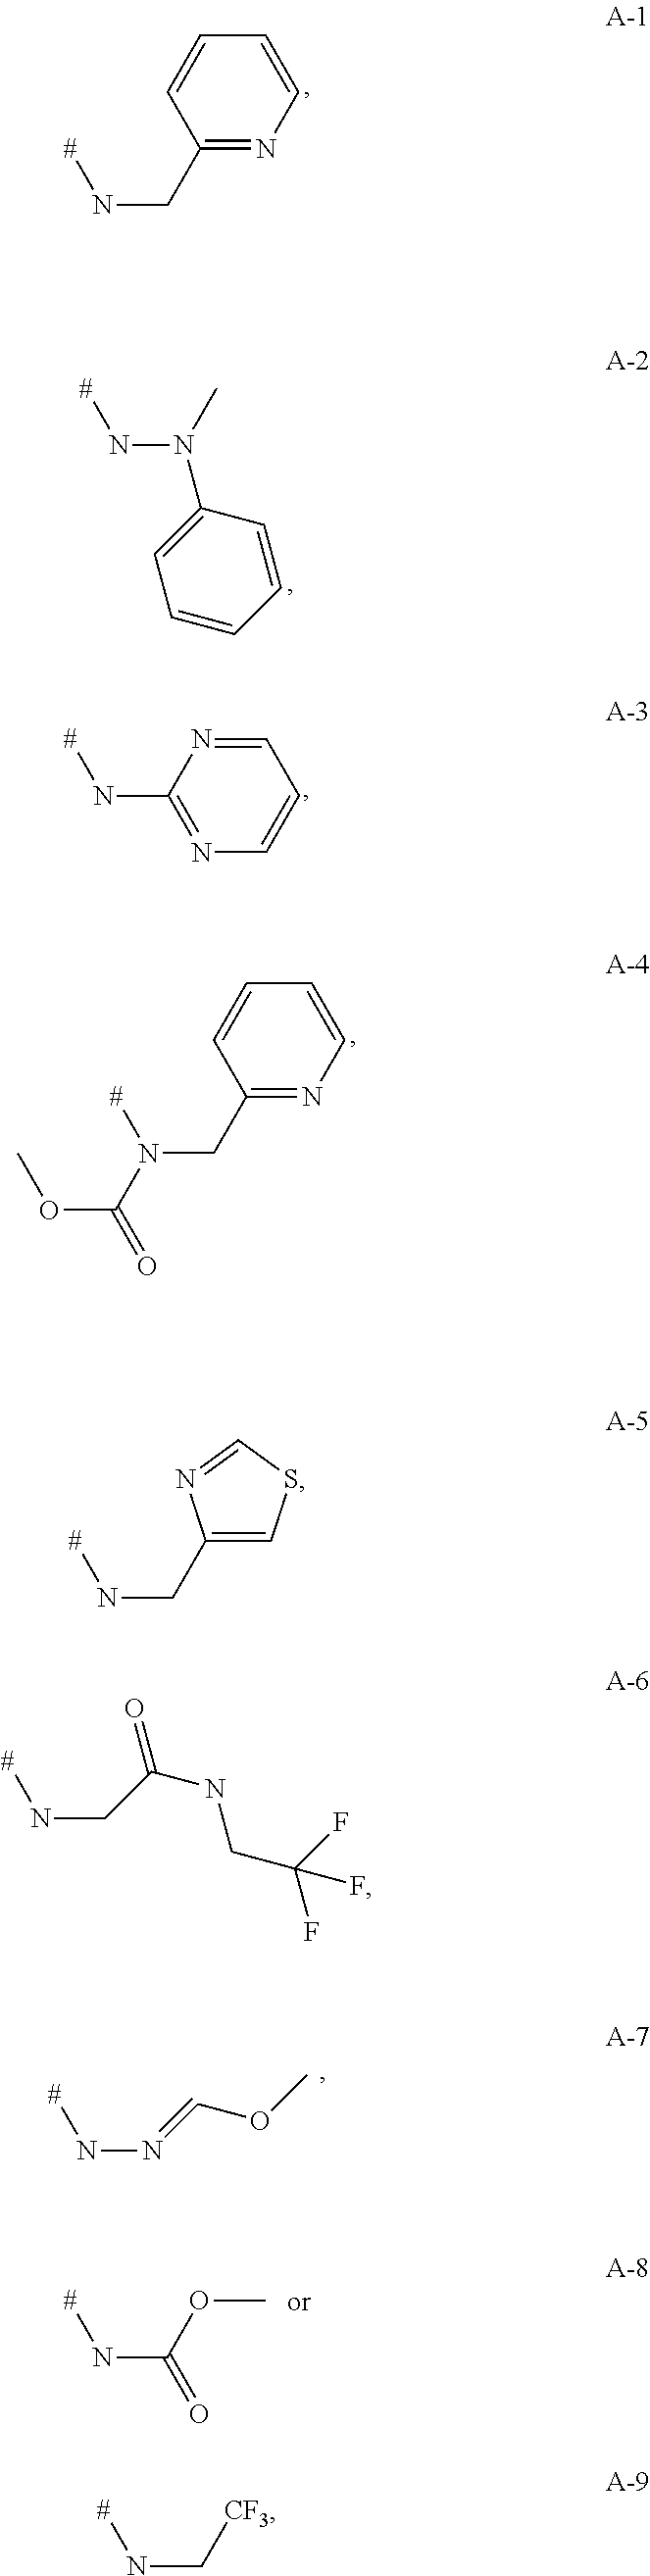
C1(CN[#])=NC=CC=C1.[#]NN(C1=CC=CC=C1)C.C1=NC(N[#])=NC=C1.C1(CN([#])C(=O)OC)=NC=CC=C1.[#]NN=COC.[#]NC(=O)OC.[#]NCC1=CSC=N1.[#]NCC(NCC(F)(F)F)=O.[#]NC[CF3]
